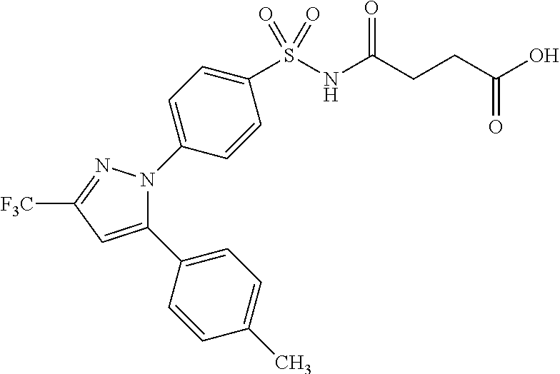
N1=C([F3C])C=C(C2=CC=C(C)C=C2)N1C1=CC=C(S(NC(CCC(O)=O)=O)(=O)=O)C=C1
